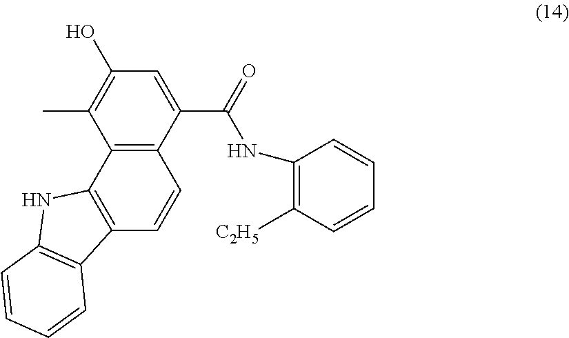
C1(C(=O)NC2=C([C2H5])C=CC=C2)=CC(O)=C(C)C2=C1C=CC1=C2NC2=C1C=CC=C2
